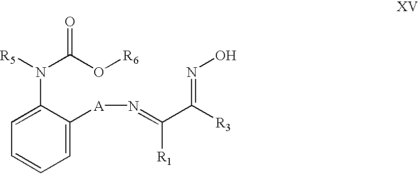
C1=C([A]N=C(C([R3])=NO)[R1])C(N(C(=O)O[R6])[R5])=CC=C1
